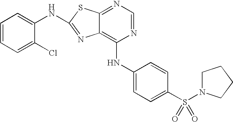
N1=CN=C2C(=C1NC1=CC=C(S(N3CCCC3)(=O)=O)C=C1)N=C(NC1=CC=CC=C1Cl)S2
